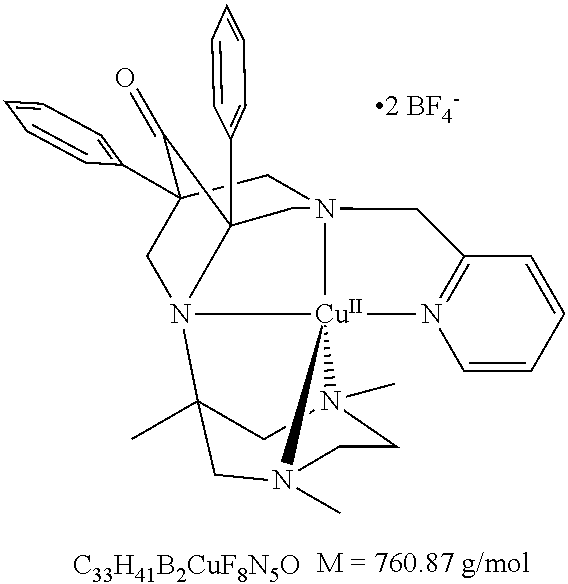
N123[Cu]45(N6(C)CC(C)(CN4(C)CC6)N54CC(C5=CC=CC=C5)(C1)C(=O)C4(C1=CC=CC=C1)C2)N1=C(C=CC=C1)C3.[C33H41B2CuF8N5O]
